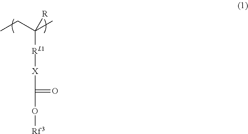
CCC(C)([R])[RL1][X]C(=O)O[Rf3]
